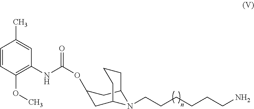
C12CC(OC(NC3=C(OC)C=CC(C)=C3)=O)CC(CCC1)N2CCCCCCN
